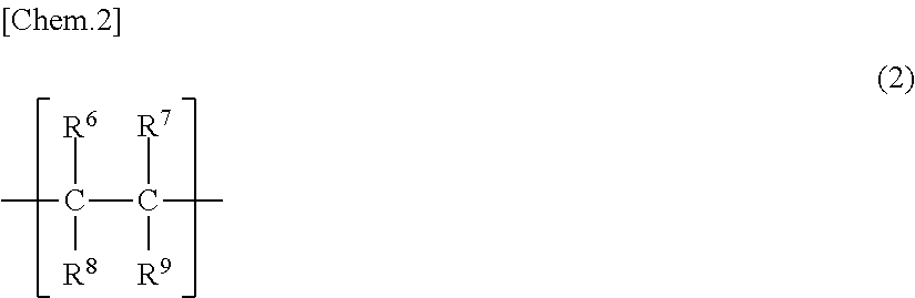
[R6]C([R8])(C(C)([R7])[R9])C
